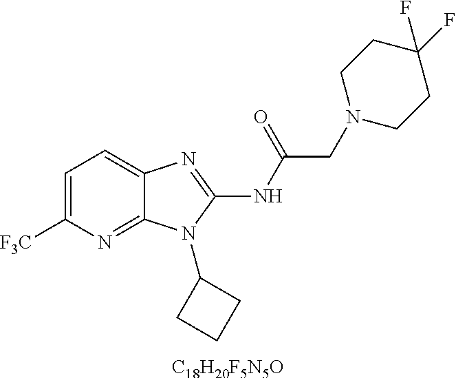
[C18H20F5N5O].C1=C([F3C])N=C2C(=C1)N=C(NC(CN1CCC(F)(F)CC1)=O)N2C1CCC1
